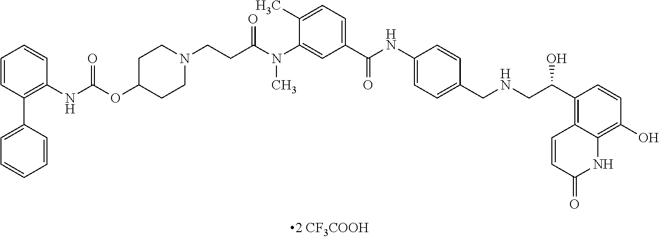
C1=CC(C2=CC=CC=C2)=C(NC(=O)OC2CCN(CCC(N(C3=CC(C(NC4=CC=C(CNCC(C5=C6C(=C(O)C=C5)NC(=O)C=C6)O)C=C4)=O)=CC=C3C)C)=O)CC2)C=C1
